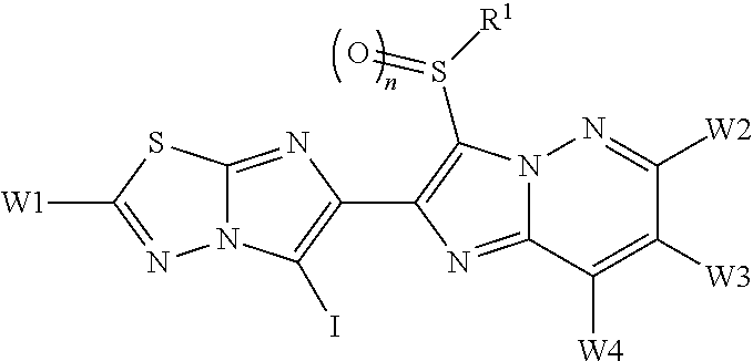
N12C(=NC(C3=C(S([R1])=O)N4C(=N3)C([W4])=C([W3])C([W2])=N4)=C1I)SC([W1])=N2
